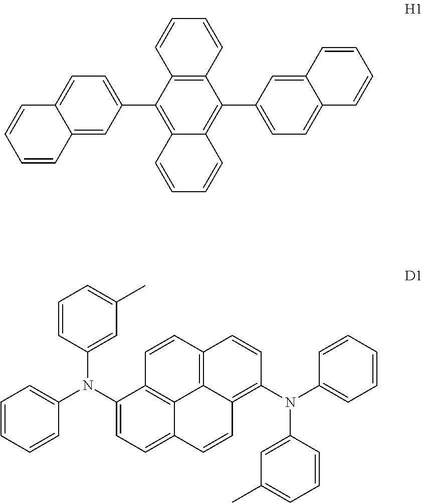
C12=C(C(C3=CC=C4C(=C3)C=CC=C4)=C3C(=C1C1=CC=C4C(=C1)C=CC=C4)C=CC=C3)C=CC=C2.C1(N(C2=CC(C)=CC=C2)C2=CC=CC=C2)=CC=C2C3=C1C=CC1=C3C(=C(N(C3=CC(C)=CC=C3)C3=CC=CC=C3)C=C1)C=C2
